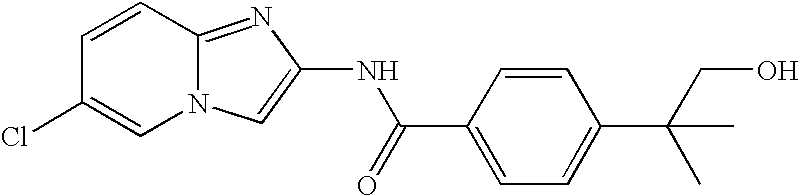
N12C(=NC(NC(C3=CC=C(C(C)(CO)C)C=C3)=O)=C1)C=CC(Cl)=C2
